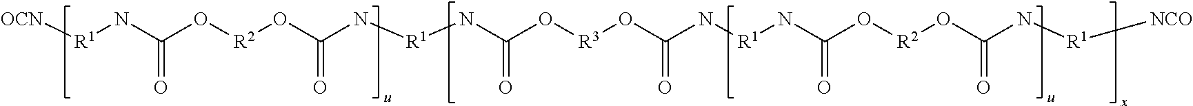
[OCN][R1]NC(O[R2]OC(N[R1]NC(O[R3]OC(N[R1]NC(O[R2]OC(N[R1][NCO])=O)=O)=O)=O)=O)=O
